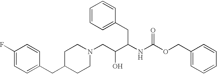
C1(F)=CC=C(CC2CCN(CC(C(NC(OCC3=CC=CC=C3)=O)CC3=CC=CC=C3)O)CC2)C=C1
